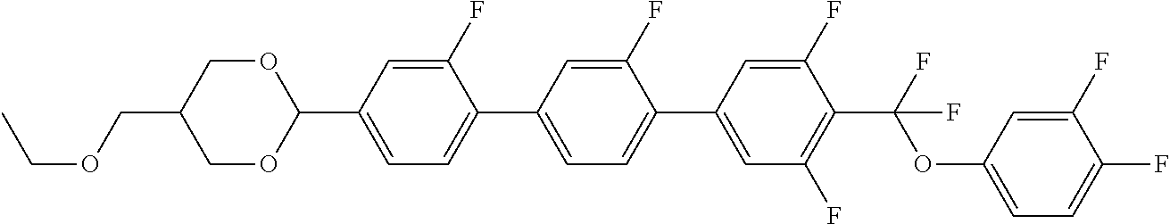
O(CC1COC(C2=CC=C(C3=CC=C(C4=CC(F)=C(C(F)(OC5=CC=C(F)C(F)=C5)F)C(F)=C4)C(F)=C3)C(F)=C2)OC1)CC
